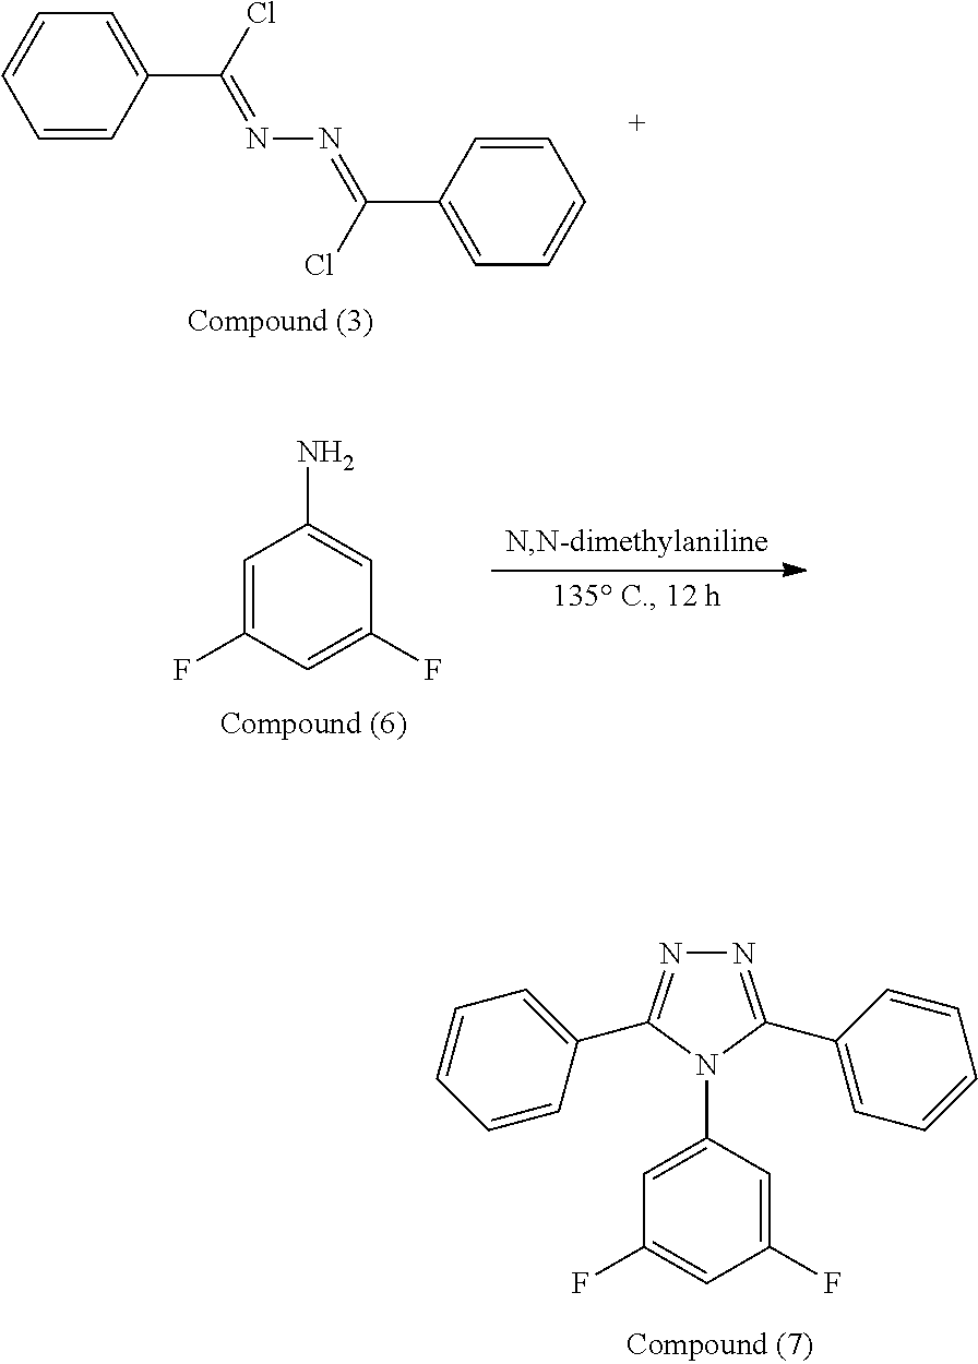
C1=CC(C(Cl)=NN=C(C2=CC=CC=C2)Cl)=CC=C1.C1=C(F)C=C(F)C=C1N.N1=C(C2=CC=CC=C2)N(C2=CC(F)=CC(F)=C2)C(C2=CC=CC=C2)=N1
